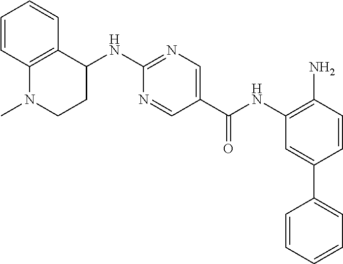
N(C1=NC=C(C(NC2=C(N)C=CC(C3=CC=CC=C3)=C2)=O)C=N1)C1C2=C(N(C)CC1)C=CC=C2
